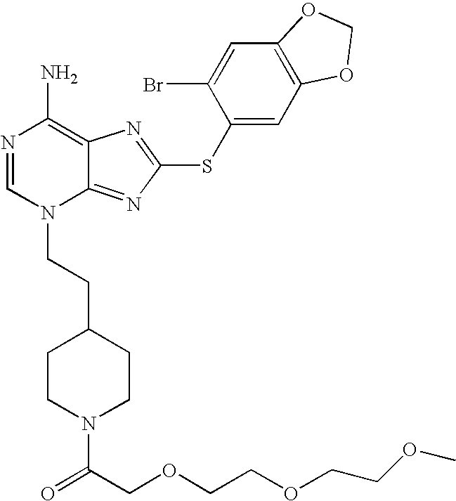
N1=CN(CCC2CCN(C(=O)COCCOCCOC)CC2)C2=NC(SC3=CC4=C(C=C3Br)OCO4)=NC2=C1N
